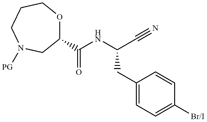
C1(C(NC(C#N)CC2=CC=C([Br/I])C=C2)=O)OCCCN([GP])C1
